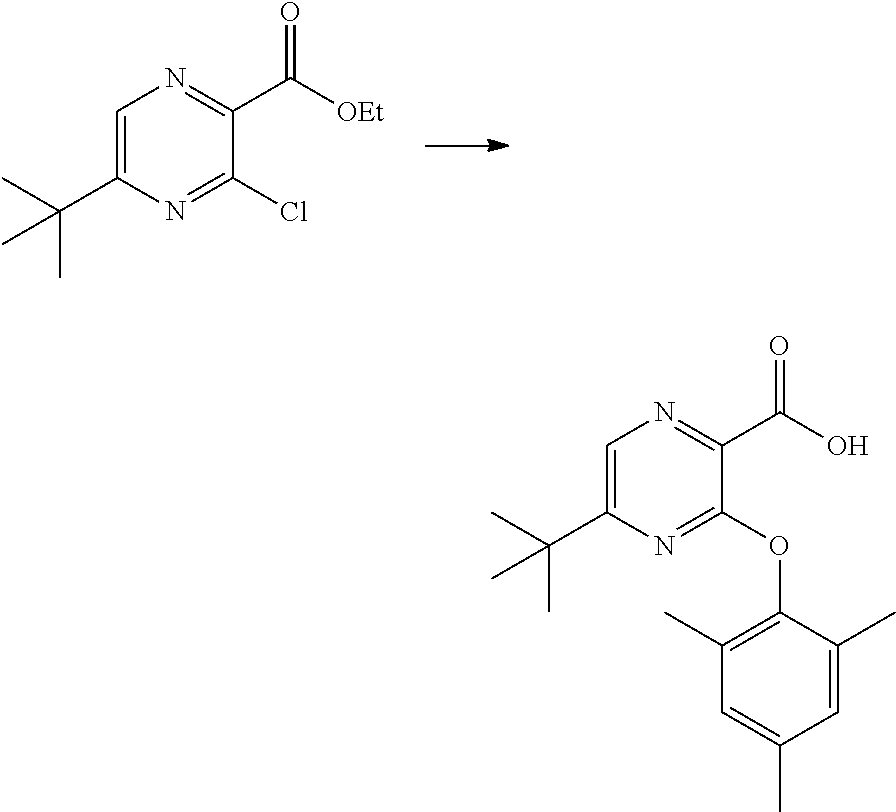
C1=C(C(C)(C)C)N=C(Cl)C(C([OEt])=O)=N1.C1=C(C(C)(C)C)N=C(OC2=C(C)C=C(C)C=C2C)C(C(O)=O)=N1
